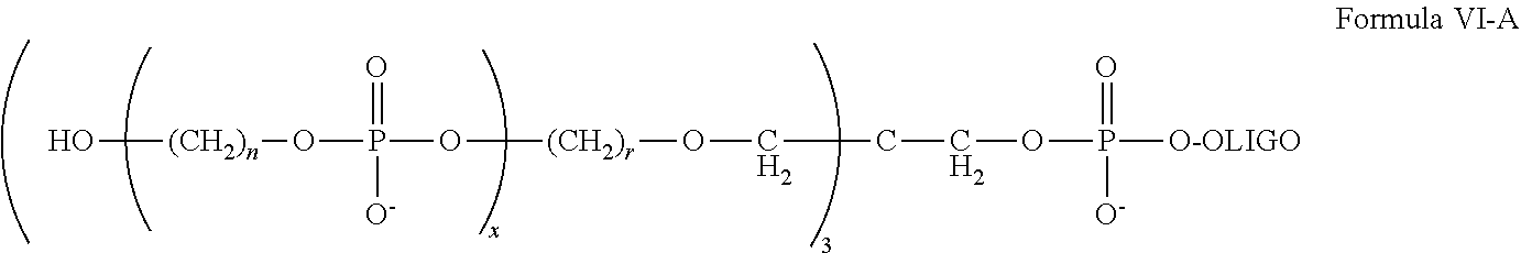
O[(CH2)n]OP(=O)([O-])O[(CH2)r]OCCCOP(=O)([O-])[O-OLIGO]
